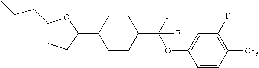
C1(CCC)CCC(C2CCC(C(OC3=CC(F)=C([CF3])C=C3)(F)F)CC2)O1
